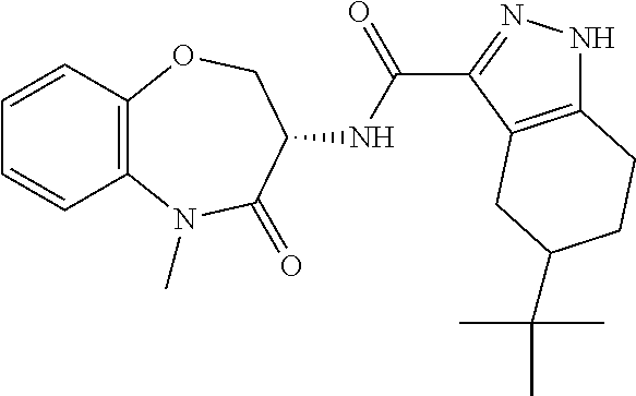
C1=CC2=C(C=C1)N(C)C(=O)C(NC(C1=NNC3=C1CC(C(C)(C)C)CC3)=O)CO2
